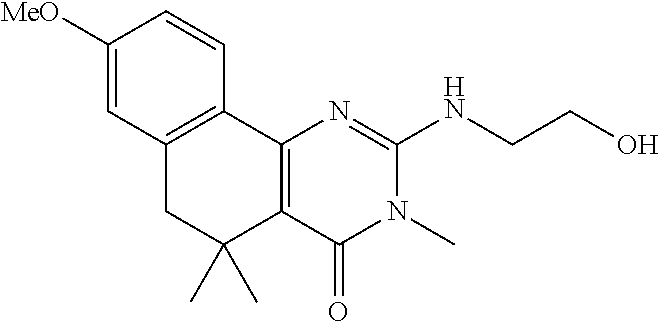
C1([MeO])=CC2=C(C=C1)C1=C(C(C)(C)C2)C(=O)N(C)C(NCCO)=N1
